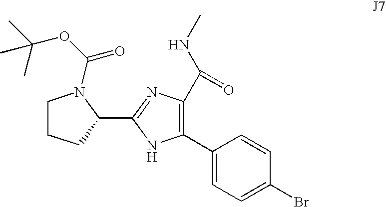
C1CCC(C2=NC(C(NC)=O)=C(C3=CC=C(Br)C=C3)N2)N1C(OC(C)(C)C)=O
